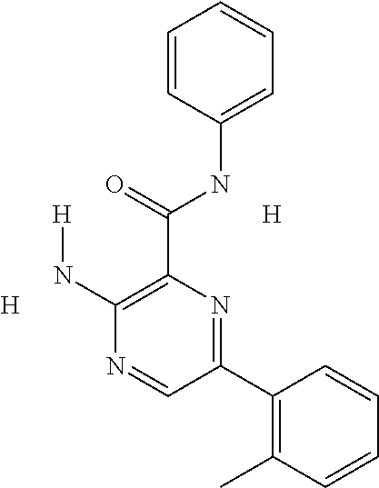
C1=CC(NC(C2=C(N[H])N=CC(C3=C(C)C=CC=C3)=N2)=O)=CC=C1.[H].[H]
